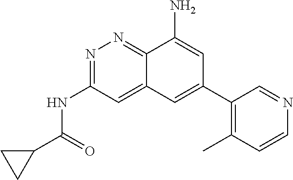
C1(C(=O)NC2=NN=C3C(=C2)C=C(C2=C(C)C=CN=C2)C=C3N)CC1
